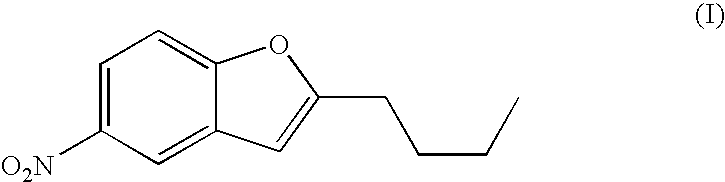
C1=C([O2N])C=C2C(=C1)OC(CCCC)=C2
